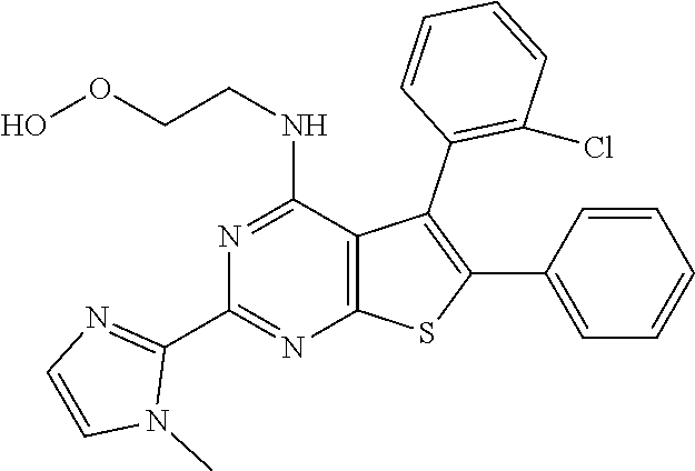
C12=C(C(NCCOO)=NC(C3=NC=CN3C)=N1)C(C1=C(Cl)C=CC=C1)=C(C1=CC=CC=C1)S2
